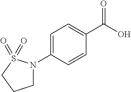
C1=C(N2CCCS2(=O)=O)C=CC(C(O)=O)=C1
